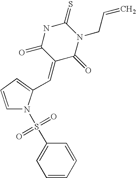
C1=CC=C(C=C2C(=O)N(CC=C)C(=S)NC2=O)N1S(C1=CC=CC=C1)(=O)=O
